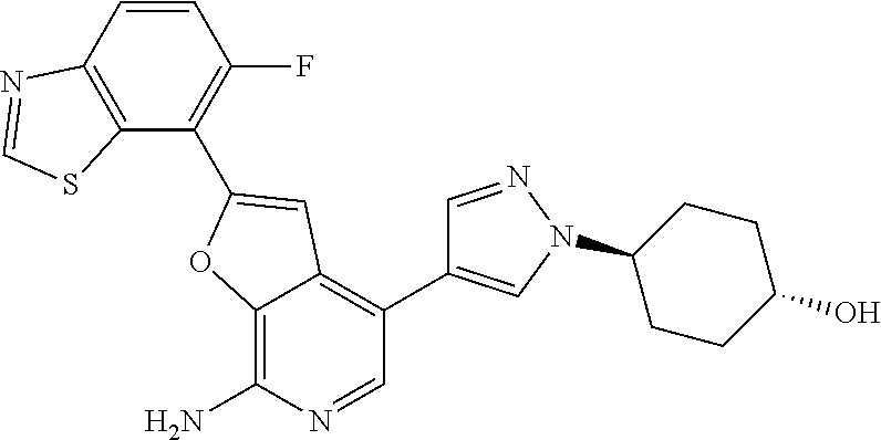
C12=C(N)N=CC(C3=CN(C4CCC(O)CC4)N=C3)=C1C=C(C1=C(F)C=CC3=C1SC=N3)O2
